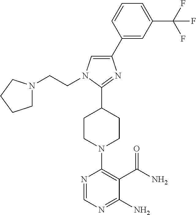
C1(C2=CN(CCN3CCCC3)C(C3CCN(C4=C(C(N)=O)C(N)=NC=N4)CC3)=N2)=CC(C(F)(F)F)=CC=C1
